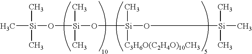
C[Si](O[Si](O[Si](O[Si](C)(C)C)(C)[C3H6O(C2H4O)10CH3])(C)C)(C)C
